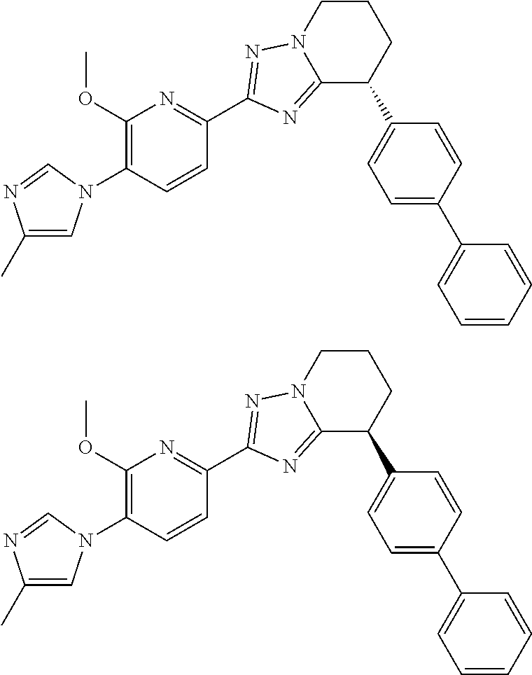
C12=NC(C3=NC(OC)=C(N4C=C(C)N=C4)C=C3)=NN1CCCC2C1=CC=C(C2=CC=CC=C2)C=C1.C12=NC(C3=NC(OC)=C(N4C=C(C)N=C4)C=C3)=NN1CCCC2C1=CC=C(C2=CC=CC=C2)C=C1
